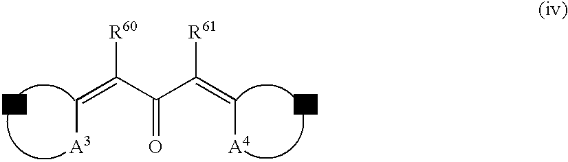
[R60]C(C(C(=C[A4])[R61])=O)=C[A3]
